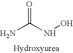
NC(NO)=O.[Hydroxyurea]
